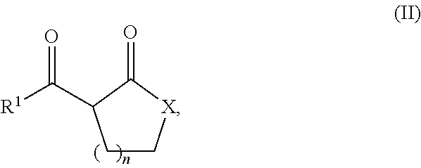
C1C[X]C(=O)C1C([R1])=O
